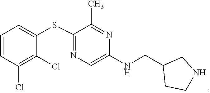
C1=C(NCC2CCNC2)N=C(C)C(SC2=CC=CC(Cl)=C2Cl)=N1
